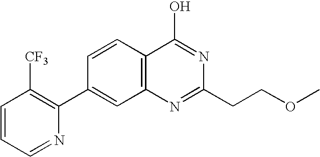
N1=C(CCOC)N=C(O)C2=C1C=C(C1=C([CF3])C=CC=N1)C=C2
